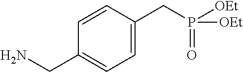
C1=CC(CP([OEt])([OEt])=O)=CC=C1CN
